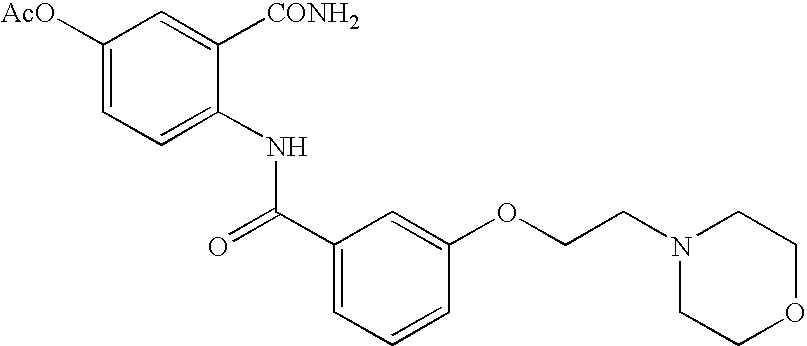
C1([AcO])=CC=C(NC(C2=CC=CC(OCCN3CCOCC3)=C2)=O)C([CONH2])=C1
